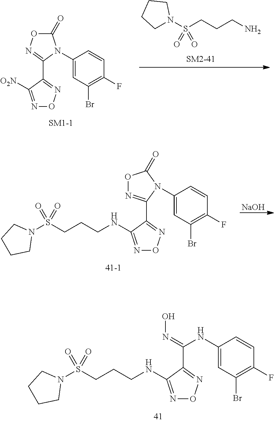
C(NC1=NON=C1C(=NO)NC1=CC(Br)=C(F)C=C1)CCS(N1CCCC1)(=O)=O.C1(N2C(C3=NON=C3[O2N])=NOC2=O)=CC(Br)=C(F)C=C1.N1(S(CCCN)(=O)=O)CCCC1.N1(S(CCCNC2=NON=C2C2=NOC(=O)N2C2=CC(Br)=C(F)C=C2)(=O)=O)CCCC1.[NaOH]
